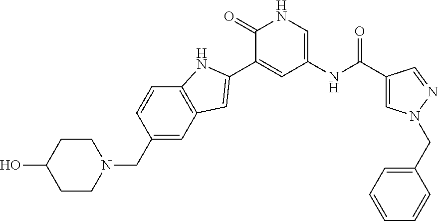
C1(C(NC2=CNC(=O)C(C3=CC4=C(C=CC(CN5CCC(O)CC5)=C4)N3)=C2)=O)=CN(CC2=CC=CC=C2)N=C1
